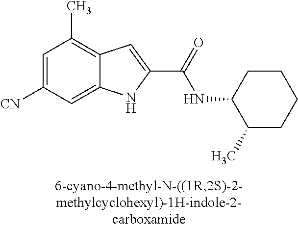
C12=CC([CN])=CC(C)=C1C=C(C(=O)NC1C(C)CCCC1)N2
